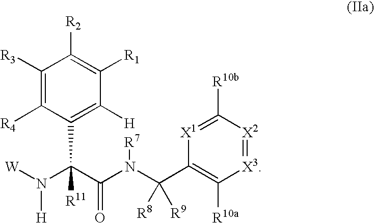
[W]N(C(C(N(C([R8])([R9])C1=C([R10a])[X3]=[X2]C([R10b])=[X1]1)[R7])=O)(C1=C([H])C([R1])=C([R2])C([R3])=C1[R4])[R11])[H]
